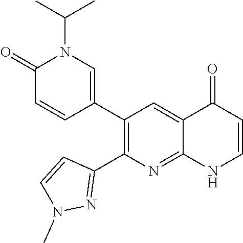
C1(=O)C=CC(C2=C(C3=NN(C)C=C3)N=C3C(=C2)C(=O)C=CN3)=CN1C(C)C
